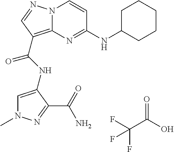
N1(C)C=C(NC(=O)C2=C3N(C=CC(NC4CCCCC4)=N3)N=C2)C(C(=O)N)=N1.O=C(O)C(F)(F)F
